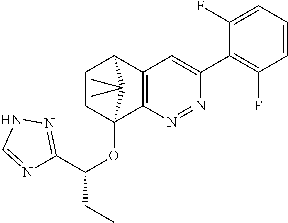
C1CC2(OC(CC)C3=NNC=N3)C3=C(C1C2(C)C)C=C(C1=C(F)C=CC=C1F)N=N3
